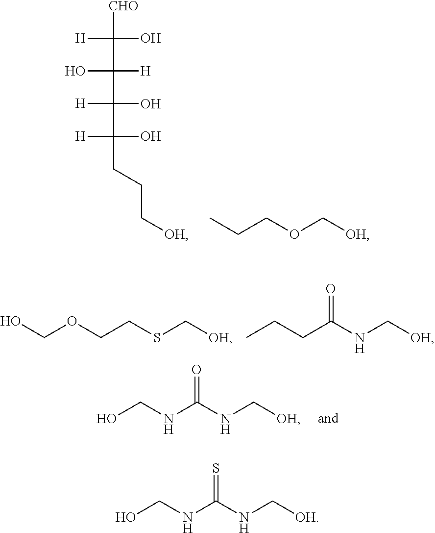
CCCOC[OH].[CHO]C([H])(C([H])(C([H])(C(O)(CCC[OH])[H])O)O)O.CCCC(NC[OH])=O.OCOCCSC[OH].OCNC(NC[OH])=O.OCNC(NC[OH])=S
